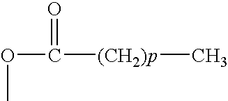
O(C([(CH2)p]C)=O)C
